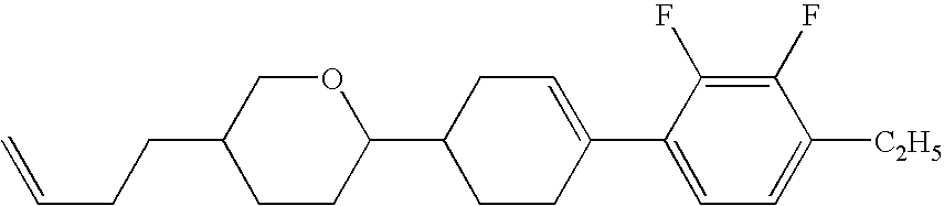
C1(F)=C(F)C(C2=CCC(C3OCC(CCC=C)CC3)CC2)=CC=C1[C2H5]
